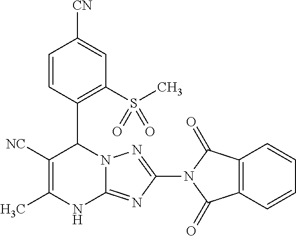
C1=CC(C2N3C(=NC(N4C(=O)C5=C(C4=O)C=CC=C5)=N3)NC(C)=C2[NC])=C(S(C)(=O)=O)C=C1[CN]
